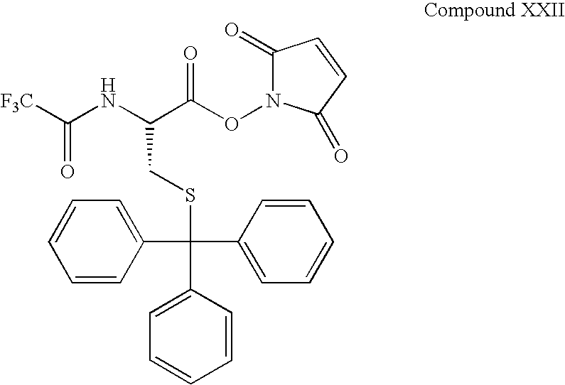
C1(=O)N(OC(C(NC([F3C])=O)CSC(C2=CC=CC=C2)(C2=CC=CC=C2)C2=CC=CC=C2)=O)C(=O)C=C1
